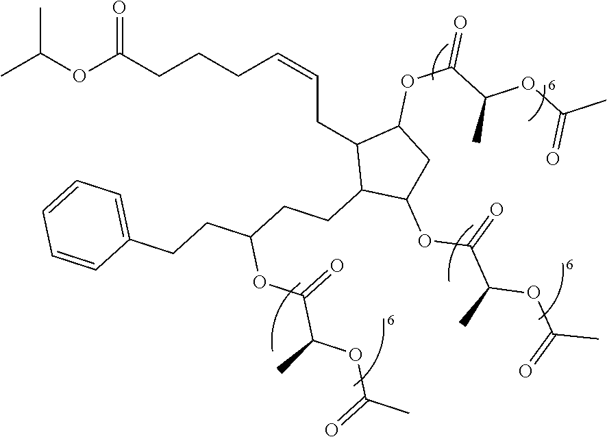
CC(OC(CCCC=CCC1C(CCC(CCC2=CC=CC=C2)OC(C(OC(C)=O)C)=O)C(OC(C(OC(C)=O)C)=O)CC1OC(=O)C(OC(C)=O)C)=O)C
